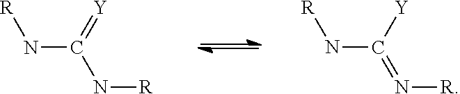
[R]NC(N[R])=[Y].[R]NC(=N[R])[Y]
